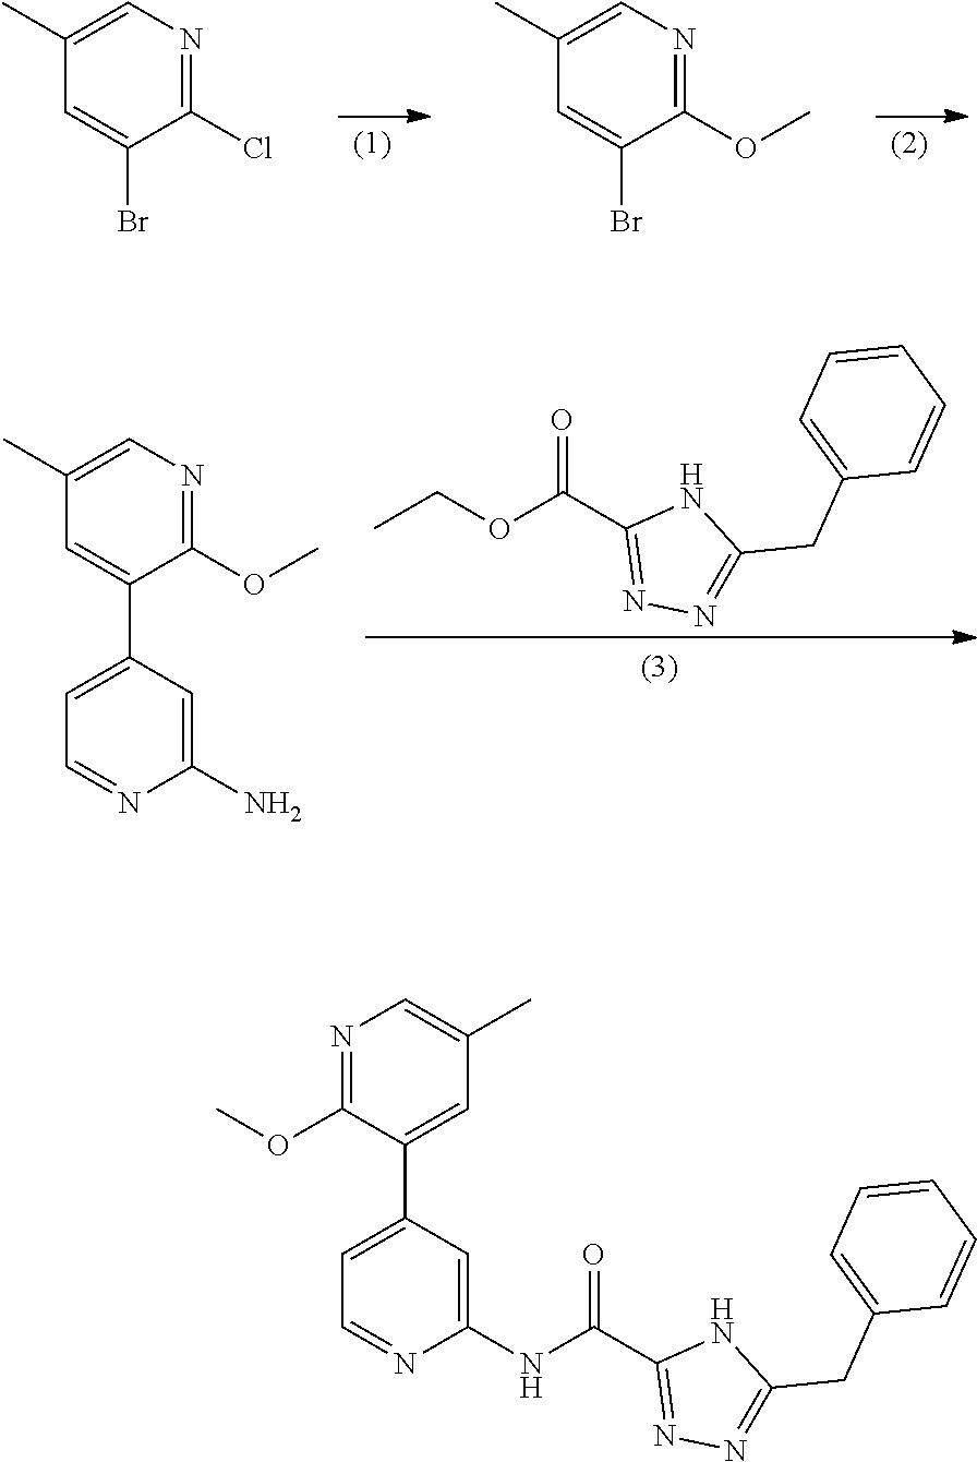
O(CC)C(C1=NN=C(CC2=CC=CC=C2)N1)=O.N1=C(OC)C(C2=CC=NC(N)=C2)=CC(C)=C1.N1=C(Cl)C(Br)=CC(C)=C1.N1=C(OC)C(Br)=CC(C)=C1.C1(C)=CN=C(OC)C(C2=CC=NC(NC(C3=NN=C(CC4=CC=CC=C4)N3)=O)=C2)=C1
